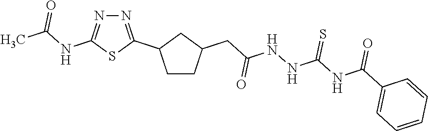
C1CC(CC(NNC(NC(C2=CC=CC=C2)=O)=S)=O)CC1C1=NN=C(NC(C)=O)S1
